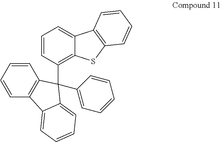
C1=CC(C2(C3=CC=CC=C3)C3=C(C=CC=C3)C3=CC=CC=C32)=C2C(=C1)C1=C(S2)C=CC=C1
